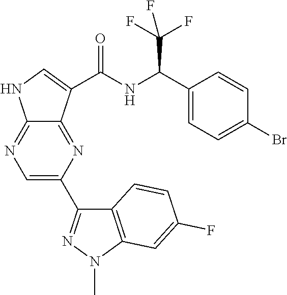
C12=NC=C(C3=NN(C)C4=C3C=CC(F)=C4)N=C1C(C(=O)NC(C1=CC=C(Br)C=C1)C(F)(F)F)=CN2
